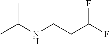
CC(NCCC(F)F)C
